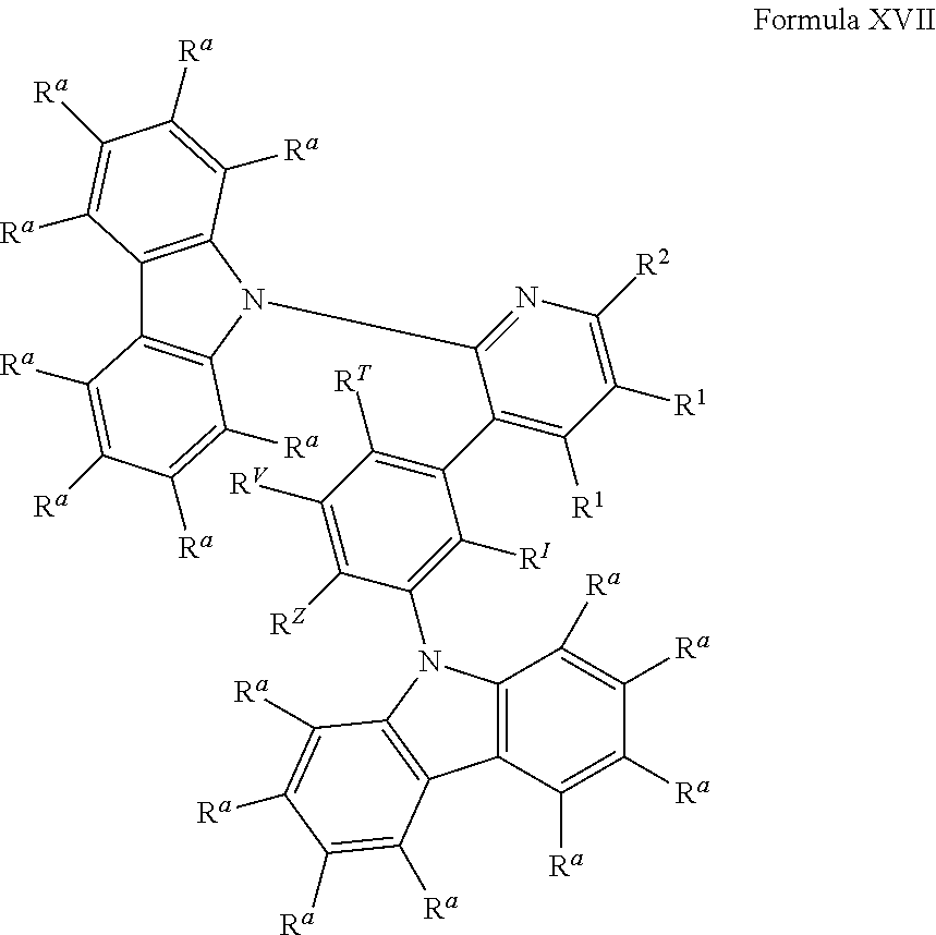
C12=C(C([Ra])=C([Ra])C([Ra])=C1[Ra])C1=C(N2C2=C([RI])C(C3=C([R1])C([R1])=C([R2])N=C3N3C4=C(C5=C3C([Ra])=C([Ra])C([Ra])=C5[Ra])C([Ra])=C([Ra])C([Ra])=C4[Ra])=C([RT])C([RV])=C2[RZ])C([Ra])=C([Ra])C([Ra])=C1[Ra]
